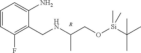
C1=CC(F)=C(CNC(CO[Si](C(C)(C)C)(C)C)C)C(N)=C1.[R]
